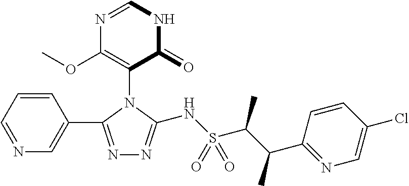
C1=NC(OC)=C(N2C(NS(C(C(C3=NC=C(Cl)C=C3)C)C)(=O)=O)=NN=C2C2=CN=CC=C2)C(=O)N1
